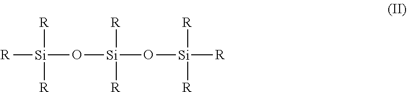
[Si]([R])([R])(O[Si]([R])([R])O[Si]([R])([R])[R])[R]
